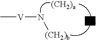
N([(CH2)b])[V]C
